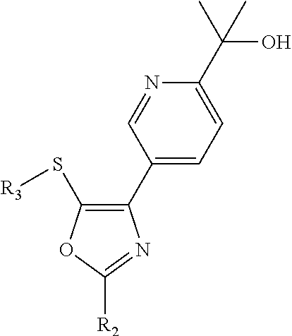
C1(C2=CC=C(C(C)(O)C)N=C2)=C(S[R3])OC([R2])=N1
